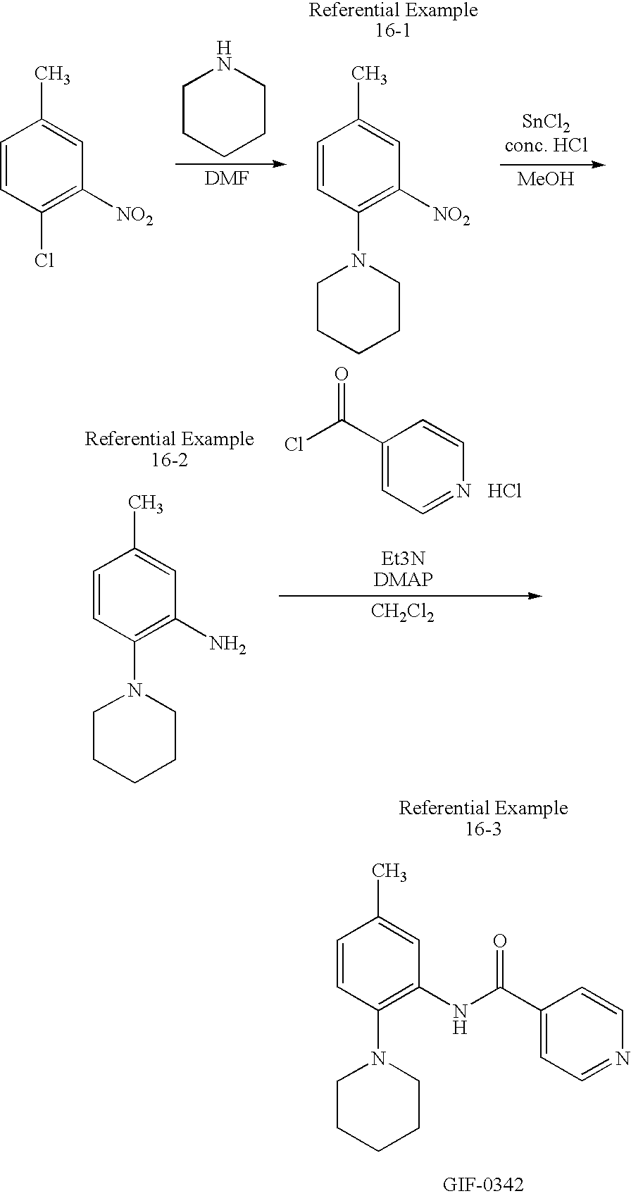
C1(C(Cl)=O)=CC=NC=C1.Cl.[Et3NDMAP].C1=CC(N2CCCCC2)=C(N)C=C1C.[CH2Cl2].C1=CC(N2CCCCC2)=C(NC(C2=CC=NC=C2)=O)C=C1C.C1CCCCN1.C1=CC(N2CCCCC2)=C([NO2])C=C1C.[SnCl2conc. HCl].[MeOH].C1=CC(Cl)=C([NO2])C=C1C
